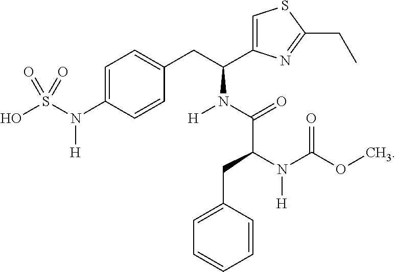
C1=C(N(S(O)(=O)=O)[H])C=CC(CC(C2=CSC(CC)=N2)N(C(C(N(C(OC)=O)[H])CC2=CC=CC=C2)=O)[H])=C1
